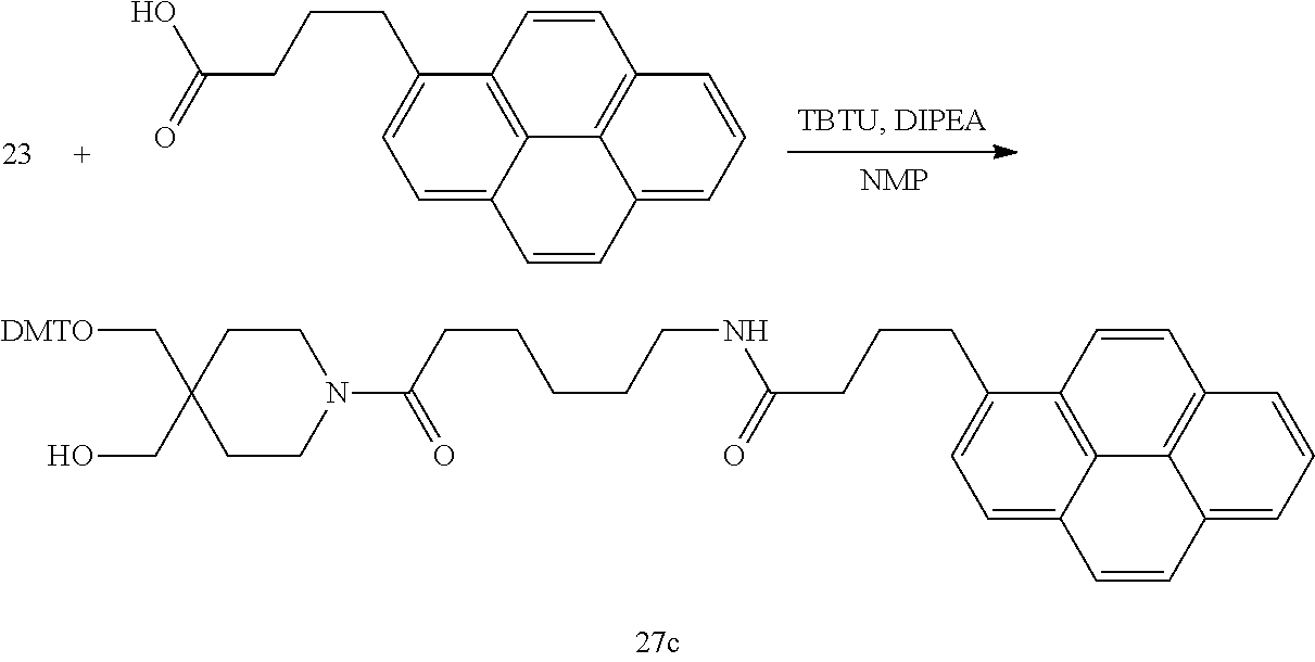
C(CC1=CC=C2C3=C1C=CC1=C3C(=CC=C1)C=C2)CC(O)=O.C1=C2C3=C(C=CC4=C3C(=CC=C4)C=C2)C(CCCC(NCCCCCC(N2CCC(CO)(C[DMTO])CC2)=O)=O)=C1
